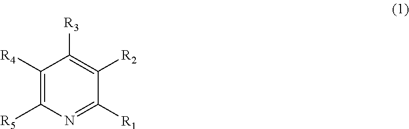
C1([R4])=C([R5])N=C([R1])C([R2])=C1[R3]
